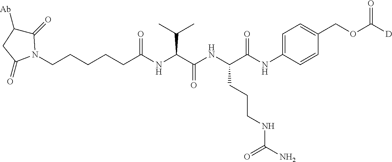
C1(=O)C([Ab])CC(=O)N1CCCCCC(NC(C(NC(C(=O)NC1=CC=C(COC(=O)[D])C=C1)CCCNC(=O)N)=O)C(C)C)=O
